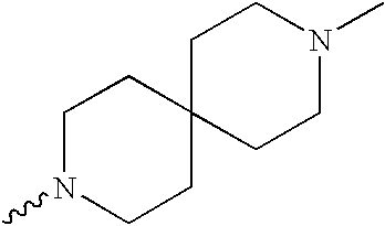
C1N(C)CCC2(C1)CCN(C)CC2
